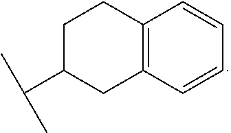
C1C(C(C)C)CC2=C(C1)C=CC=C2
